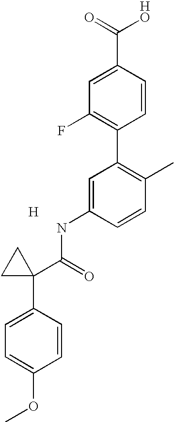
[H].C1=C(NC(C2(C3=CC=C(OC)C=C3)CC2)=O)C=CC(C)=C1C1=C(F)C=C(C(=O)O)C=C1
